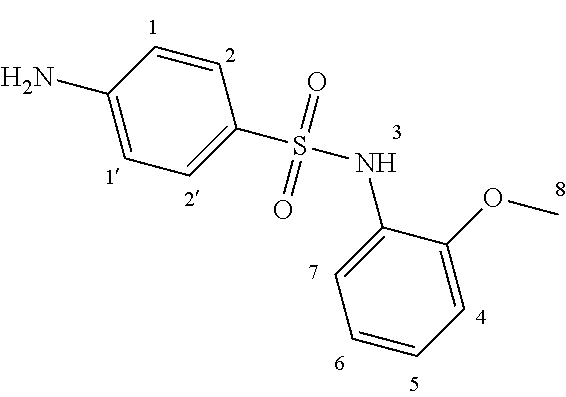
C1=CC(N)=CC=C1S(=O)(=O)NC1=CC=CC=C1OC
